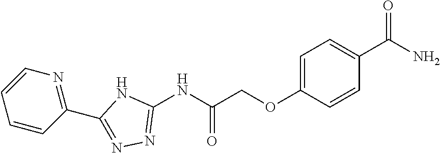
C1(OCC(NC2=NN=C(C3=NC=CC=C3)N2)=O)=CC=C(C(N)=O)C=C1
